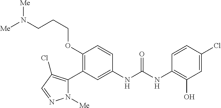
C1(OCCCN([Me])[Me])=C(C2=C(Cl)C=NN2[Me])C=C(NC(=O)NC2=C(O)C=C(Cl)C=C2)C=C1
